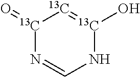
[13C]1(=O)N=CN[13C](O)=[13C]1
